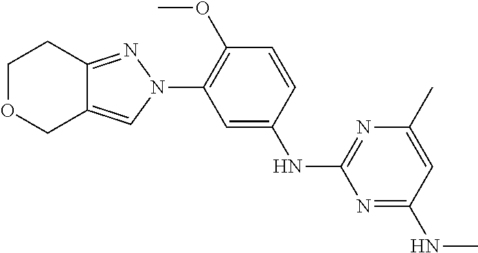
C1OCC2=CN(C3=C(OC)C=CC(NC4=NC(C)=CC(NC)=N4)=C3)N=C2C1
